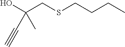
OC(CSCCCC)(C)C#C
